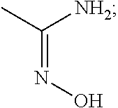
C(=NO)(C)[NH2]
